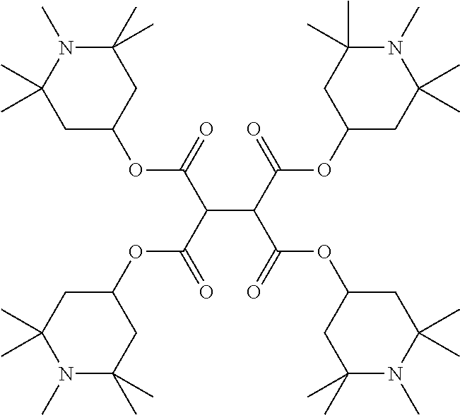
C1(C)(C)N(C)C(C)(C)CC(OC(C(C(C(OC2CC(C)(C)N(C)C(C)(C)C2)=O)C(OC2CC(C)(C)N(C)C(C)(C)C2)=O)C(OC2CC(C)(C)N(C)C(C)(C)C2)=O)=O)C1
